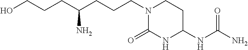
N1(CCCC(N)CCCO)C(=O)NC(NC(N)=O)CC1
